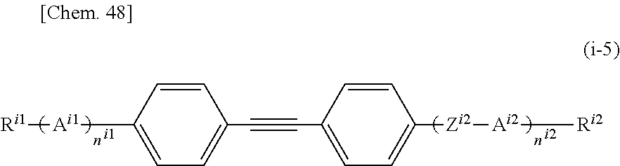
[Ai1]([Ri1])C1=CC=C(C#CC2=CC=C([Zi2][Ai2][Ri2])C=C2)C=C1
